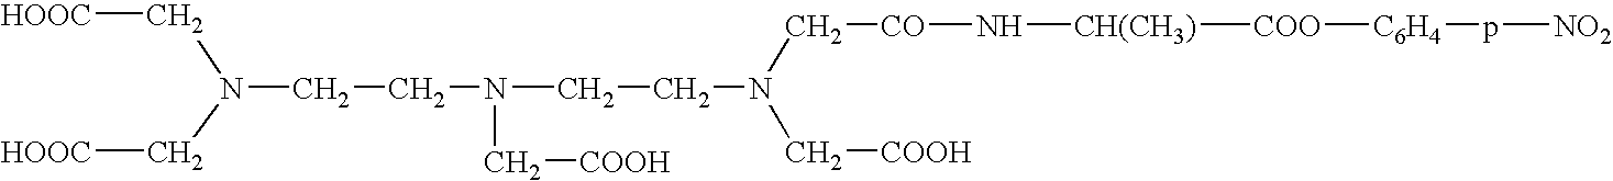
[HOOC]CN(C[HOOC])CCN(C[COOH])CCN(C[CO]N[CH(CH3)][COO][C6H4]p[NO2])C[COOH]
